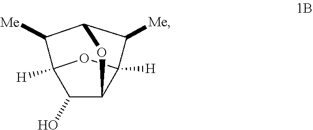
C1(O)C2C3([H])C([Me])C(C([Me])C1([H])O3)O2
